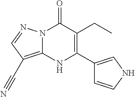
N12C(=C(C#N)C=N1)NC(C1=CNC=C1)=C(CC)C2=O
